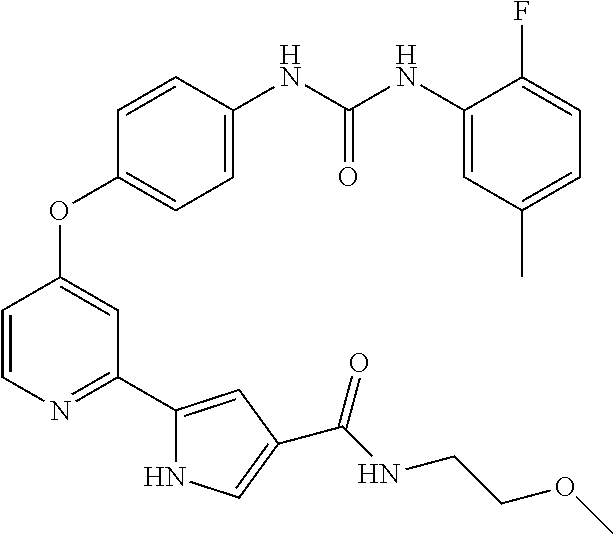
C1(OC2=CC(C3=CC(C(NCCOC)=O)=CN3)=NC=C2)=CC=C(NC(NC2=CC(C)=CC=C2F)=O)C=C1
